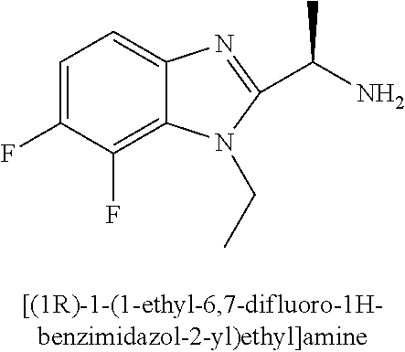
C1=C(F)C(F)=C2C(=C1)N=C(C(C)N)N2CC
